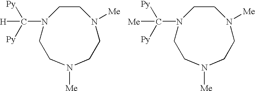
N1(C([H])([Py])[Py])CCN([Me])CCN([Me])CC1.N1(C([Me])([Py])[Py])CCN([Me])CCN([Me])CC1
